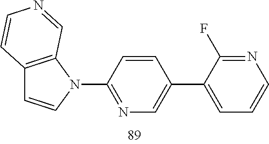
C12=C(N(C3=NC=C(C4=CC=CN=C4F)C=C3)C=C1)C=NC=C2
